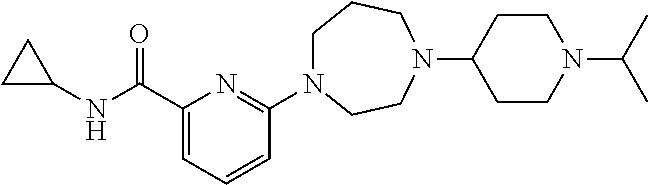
C1N(C2=NC(C(NC3CC3)=O)=CC=C2)CCN(C2CCN(C(C)C)CC2)CC1
